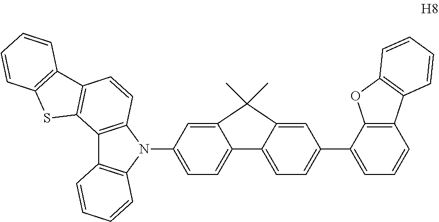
C12=CC(N3C4=C(C5=C3C=CC=C5)C3=C(C=C4)C4=C(S3)C=CC=C4)=CC=C1C1=CC=C(C3=CC=CC4=C3OC3=C4C=CC=C3)C=C1C2(C)C
